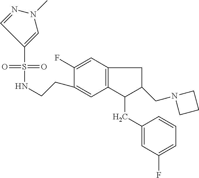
S(=O)(=O)(C1=CN(C)N=C1)NCCC1=CC2=C(C=C1F)CC(CN1CCC1)C2CC1=CC(F)=CC=C1
